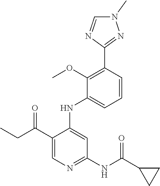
C1=CC(C2=NN(C)C=N2)=C(OC)C(NC2=CC(NC(C3CC3)=O)=NC=C2C(CC)=O)=C1
